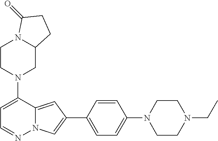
C1CN(C2=CC=NN3C2=CC(C2=CC=C(N4CCN(CC)CC4)C=C2)=C3)CC2N1C(=O)CC2
